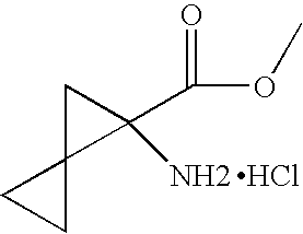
C1C2(C1(C(OC)=O)N)CC2.Cl
